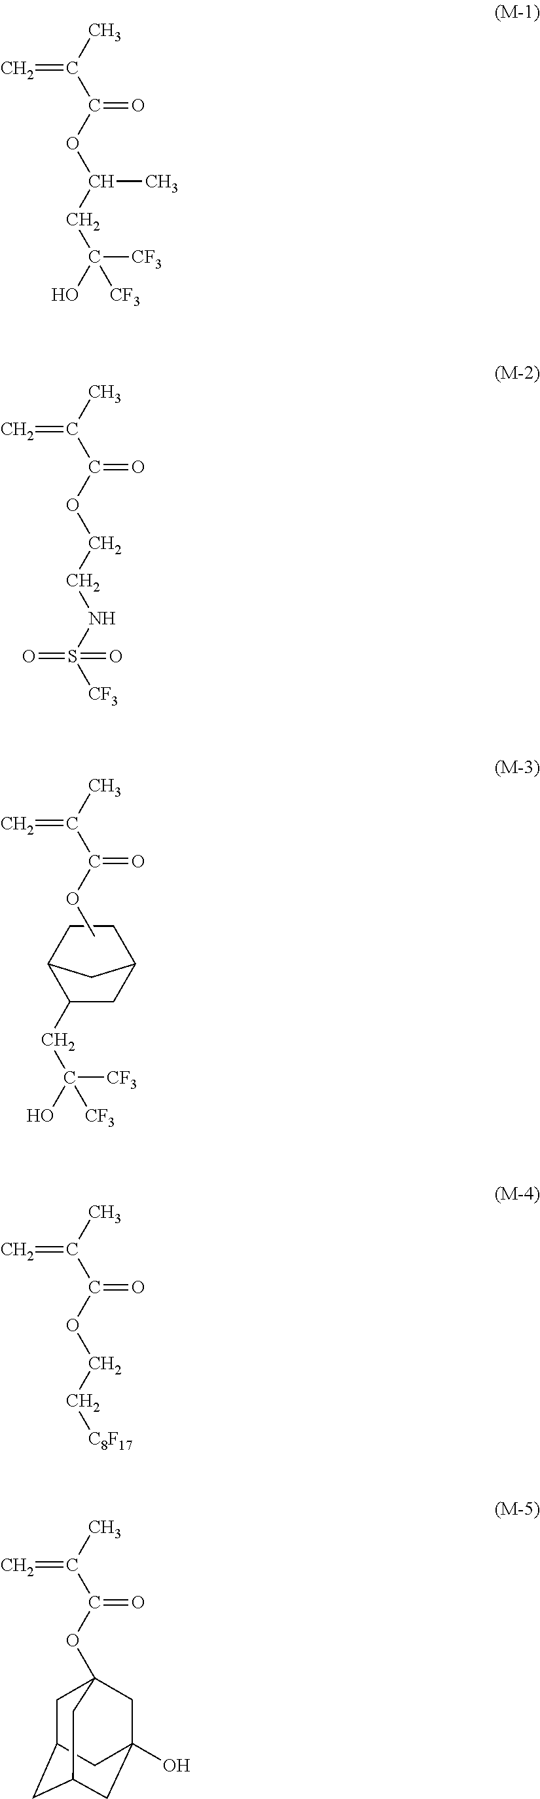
C1CC2C(CC([CF3])(O)[CF3])CC1C2.C=C(C)C(OC)=O.C=C(C)C(OC(CC(O)([CF3])[CF3])C)=O.C=C(C)C(OCCNS(=O)(=O)[CF3])=O.C=C(C)C(OCC[C8F17])=O.C=C(C)C(OC12CC3CC(CC(O)(C1)C3)C2)=O
